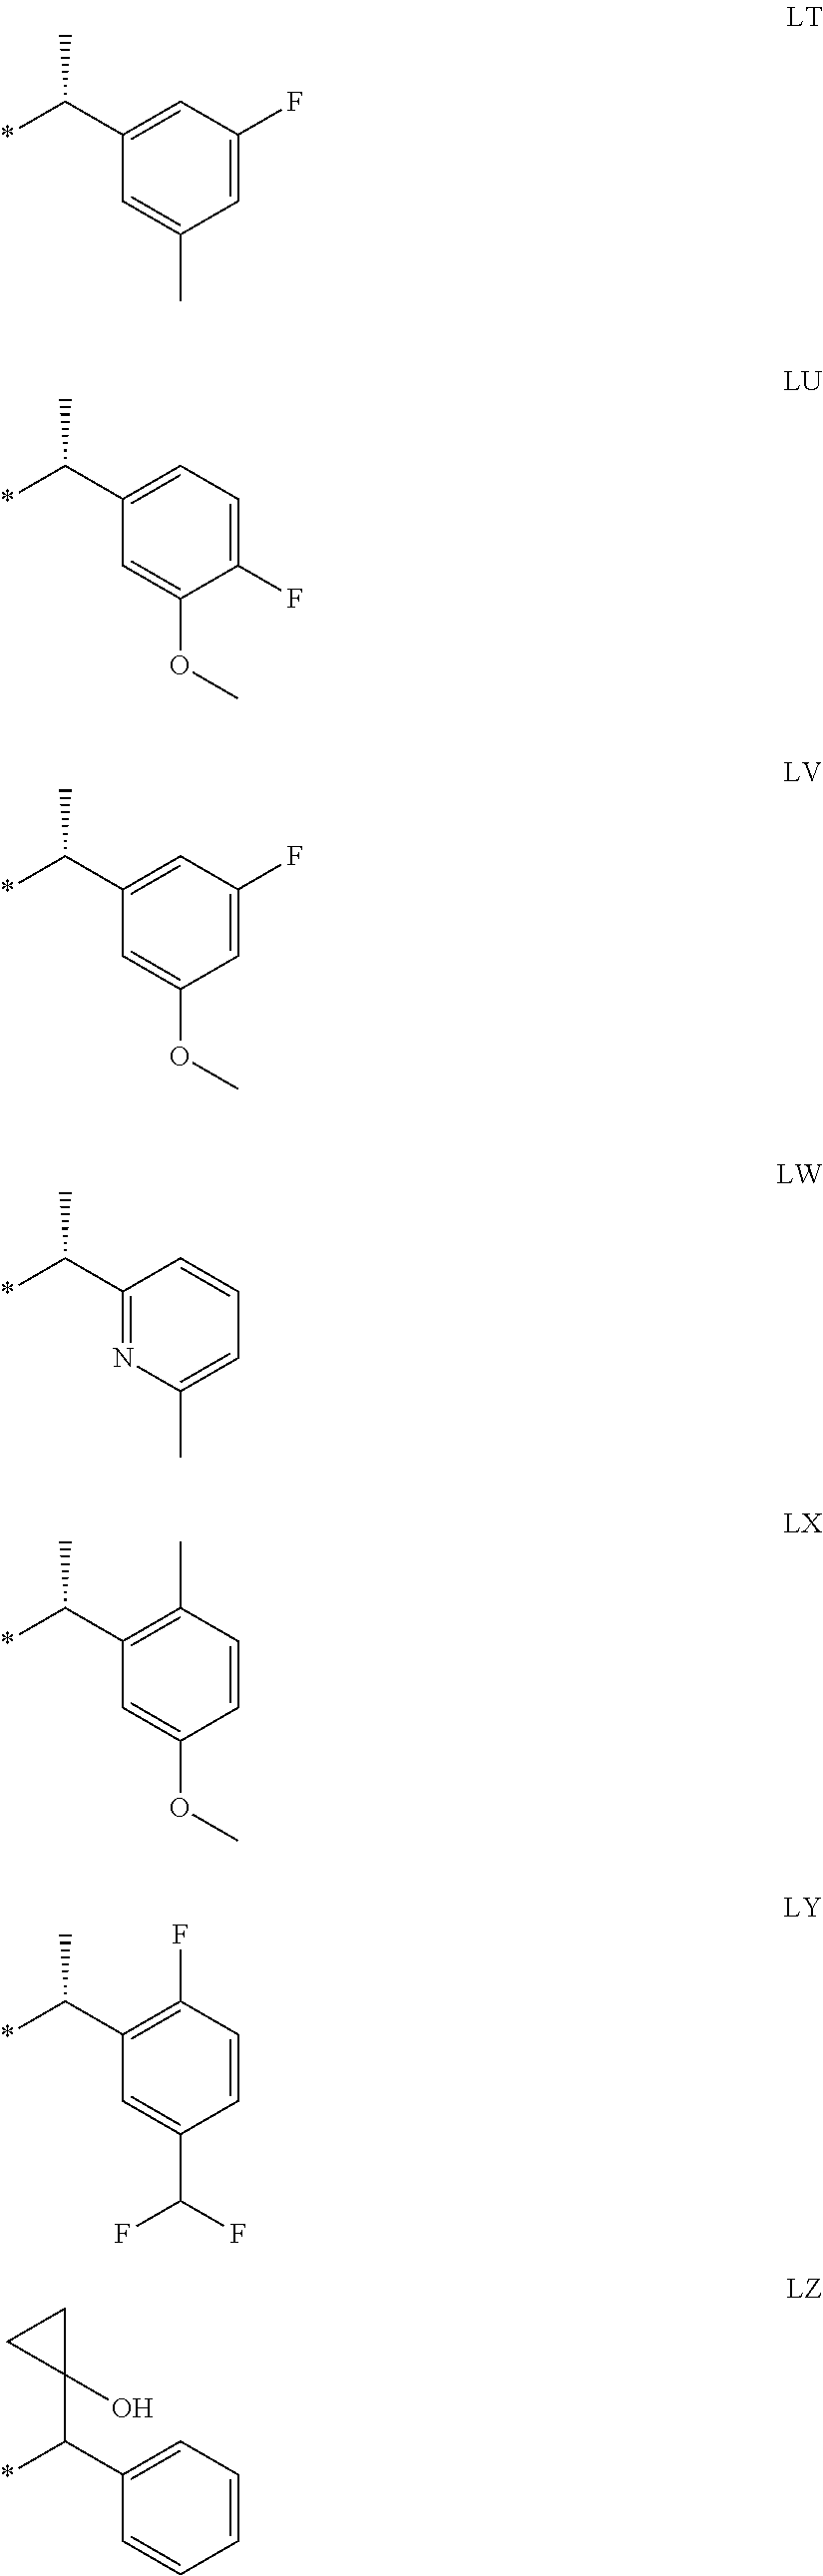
C1(C(*)C)=C(F)C=CC(C(F)F)=C1.C1(C(*)C2(O)CC2)=CC=CC=C1.C1(C(*)C)=CC(F)=CC(C)=C1.C1(C(*)C)=CC=C(F)C(OC)=C1.C1(C(*)C)=CC(F)=CC(OC)=C1.C1(C(*)C)=NC(C)=CC=C1.C1(C(*)C)=C(C)C=CC(OC)=C1
